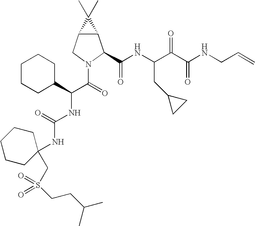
C12C(CN(C(C(NC(=O)NC3(CS(=O)(=O)CCC(C)C)CCCCC3)C3CCCCC3)=O)C1C(NC(C(C(NCC=C)=O)=O)CC1CC1)=O)C2(C)C
